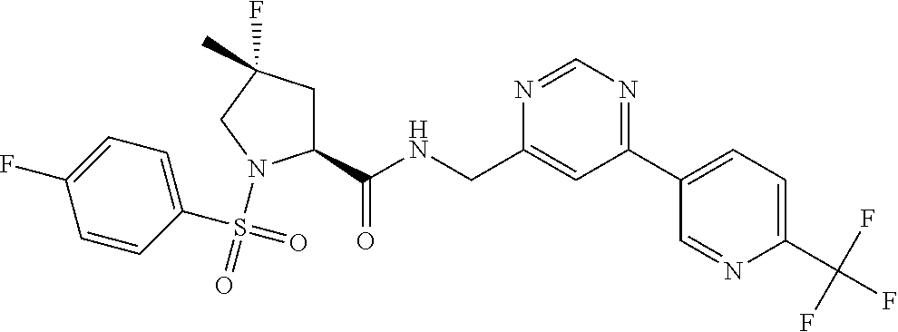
C1=CC(S(=O)(N2C(C(NCC3=CC(C4=CC=C(C(F)(F)F)N=C4)=NC=N3)=O)CC(F)(C)C2)=O)=CC=C1F
